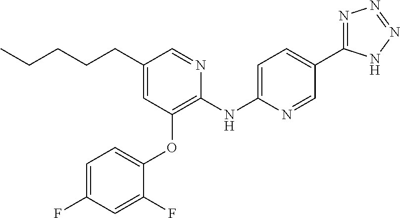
C1(CCCCC)=CC(OC2=CC=C(F)C=C2F)=C(NC2=CC=C(C3=NN=NN3)C=N2)N=C1
